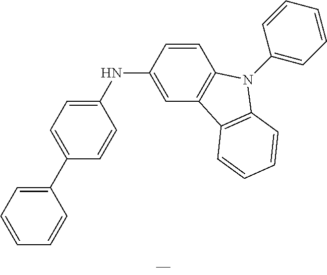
C1(C2=CC=C(NC3=CC4=C(C=C3)N(C3=CC=CC=C3)C3=C4C=CC=C3)C=C2)=CC=CC=C1
